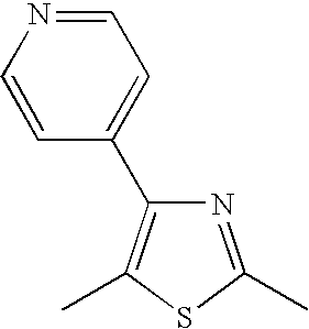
N1=C(C)SC(C)=C1C1=CC=NC=C1
